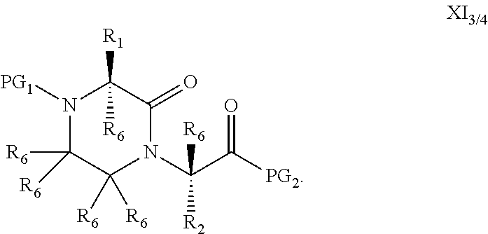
N1([PG1])C([R6])([R6])C([R6])([R6])N(C(C([PG2])=O)([R2])[R6])C(=O)C1([R1])[R6]
